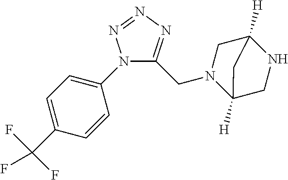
C1N(CC2=NN=NN2C2=CC=C(C(F)(F)F)C=C2)C2([H])CNC1([H])C2
